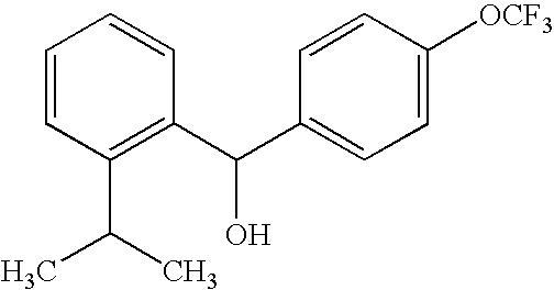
C1(C(C2=CC=C([OCF3])C=C2)O)=C(C(C)C)C=CC=C1
